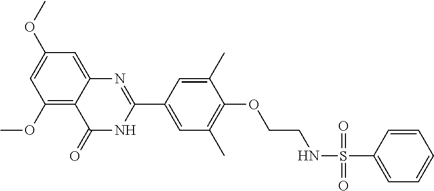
C1(OC)=C2C(=CC(OC)=C1)N=C(C1=CC(C)=C(OCCNS(C3=CC=CC=C3)(=O)=O)C(C)=C1)NC2=O
